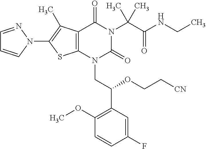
C12=C(C(C)=C(N3C=CC=N3)S1)C(=O)N(C(C(=O)NCC)(C)C)C(=O)N2CC(C1=C(OC)C=CC(F)=C1)OCC[CN]
